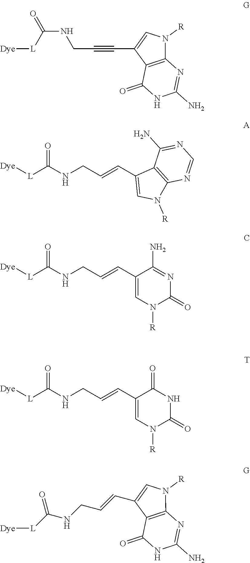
C12=C(N=C(N)NC1=O)N([R])C=C2C#CCNC(=O)[L][Dye].[R]N1C2=C(C(N)=NC=N2)C(C=CCNC([L][Dye])=O)=C1.C1(C=CCNC([L][Dye])=O)=CN([R])C(=O)N=C1N.C1(C=CCNC([L][Dye])=O)=CN([R])C(=O)NC1=O.C12=C(N=C(N)NC1=O)N([R])C=C2C=CCNC([L][Dye])=O
